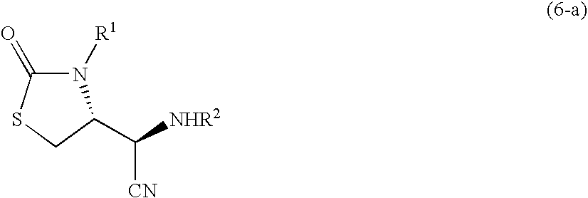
N1([R1])C(=O)SCC1C([CN])[NHR2]
